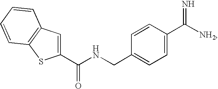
C1(C(NCC2=CC=C(C([NH2])=N)C=C2)=O)=CC2=C(S1)C=CC=C2
